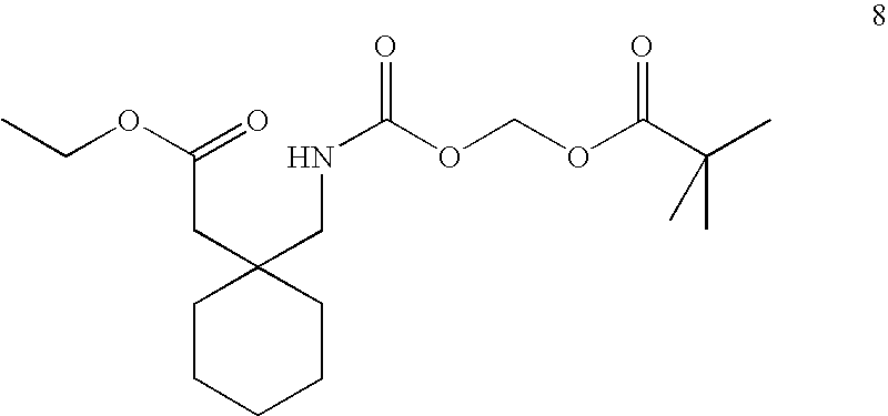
C1CCCCC1(CNC(OCOC(C(C)(C)C)=O)=O)CC(OCC)=O
